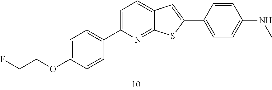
C1=C(OCCF)C=CC(C2=CC=C3C(=N2)SC(C2=CC=C(NC)C=C2)=C3)=C1
